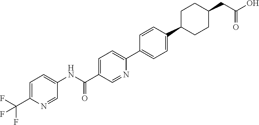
C1=NC(C(F)(F)F)=CC=C1NC(C1=CC=C(C2=CC=C(C3CCC(CC(O)=O)CC3)C=C2)N=C1)=O
